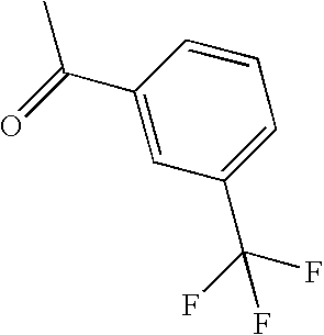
CC(=O)C1=CC(C(F)(F)F)=CC=C1
